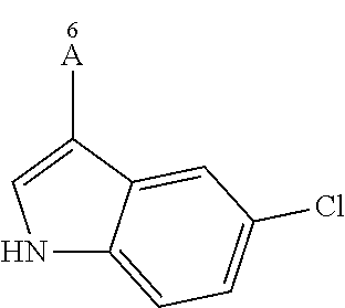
C1=C([A])C2=CC(Cl)=CC=C2N1
